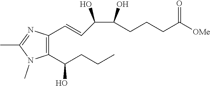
C1(C(CCC)O)=C(C=CC(C(O)CCCC([OMe])=O)O)N=C(C)N1C
